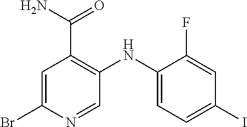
C1=C(Br)N=CC(NC2=CC=C(I)C=C2F)=C1C(N)=O
